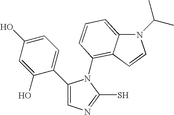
C1(C2=CC=C(O)C=C2O)=CN=C(S)N1C1=C2C(=CC=C1)N(C(C)C)C=C2
